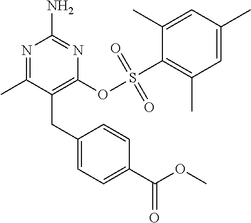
N1=C(C)C(CC2=CC=C(C(OC)=O)C=C2)=C(OS(=O)(=O)C2=C(C)C=C(C)C=C2C)N=C1N
